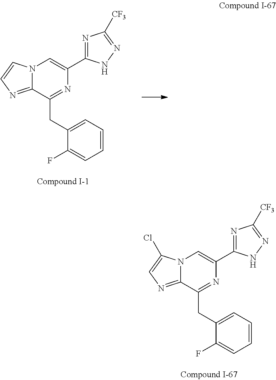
C1=CC=C(CC2=NC(C3=NC([CF3])=NN3)=CN3C2=NC=C3)C(F)=C1.C1=CC=C(CC2=NC(C3=NC([CF3])=NN3)=CN3C2=NC=C3Cl)C(F)=C1
